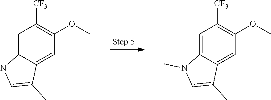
C1=C2C(=CC(OC)=C1[CF3])C(C)=CN2.C1=C2C(=CC(OC)=C1[CF3])C(C)=CN2C
